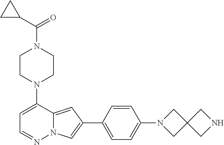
C1CN(C2=CC=NN3C2=CC(C2=CC=C(N4CC5(C4)CNC5)C=C2)=C3)CCN1C(C1CC1)=O
